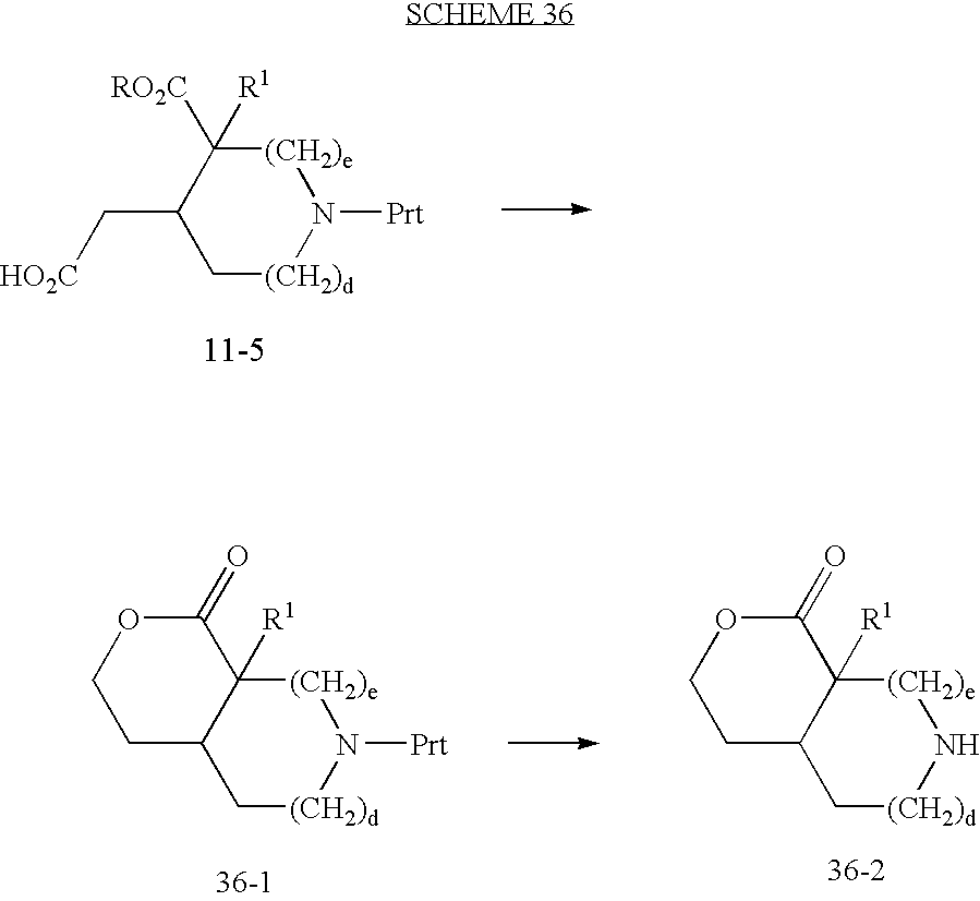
C1(C[HO2C])C[(CH2)d]N([Prt])[(CH2)e]C1([RO2C])[R1].C12C[(CH2)d]N([Prt])[(CH2)e]C1([R1])C(=O)OCC2.C12C[(CH2)d]N[(CH2)e]C1([R1])C(=O)OCC2
